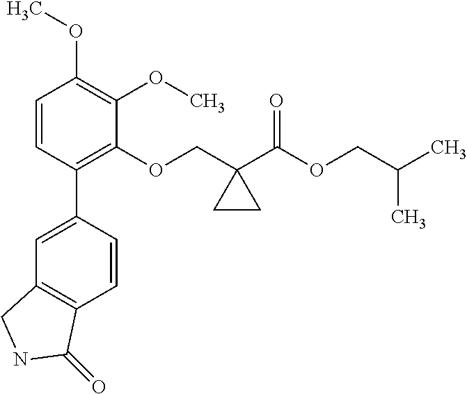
C1=CC(C2=CC3=C(C=C2)C(=O)NC3)=C(OCC2(C(OCC(C)C)=O)CC2)C(OC)=C1OC
